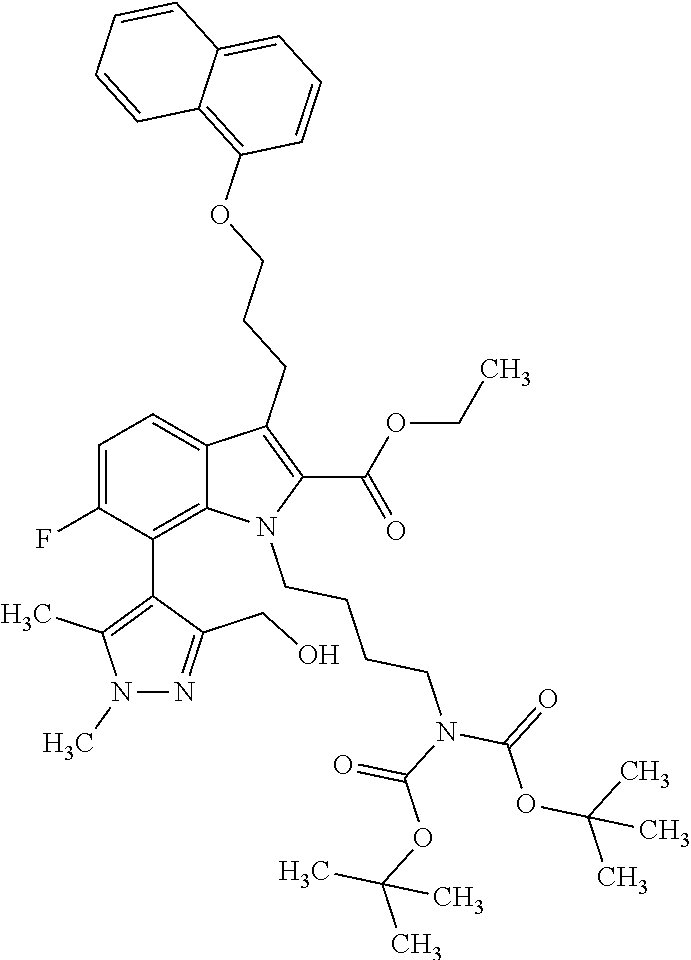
N1(C)C(C)=C(C2=C3C(=CC=C2F)C(CCCOC2=C4C(=CC=C2)C=CC=C4)=C(C(OCC)=O)N3CCCCN(C(OC(C)(C)C)=O)C(OC(C)(C)C)=O)C(CO)=N1
